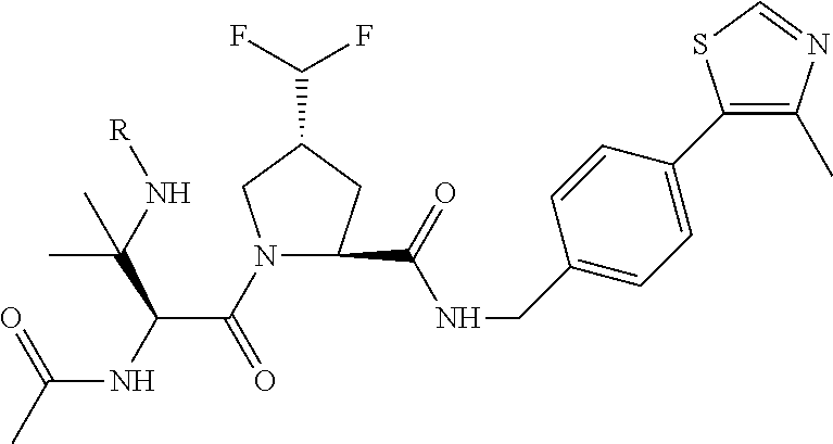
N1(C(C(NC(C)=O)C(N[R])(C)C)=O)CC(C(F)F)CC1C(NCC1=CC=C(C2=C(C)N=CS2)C=C1)=O
